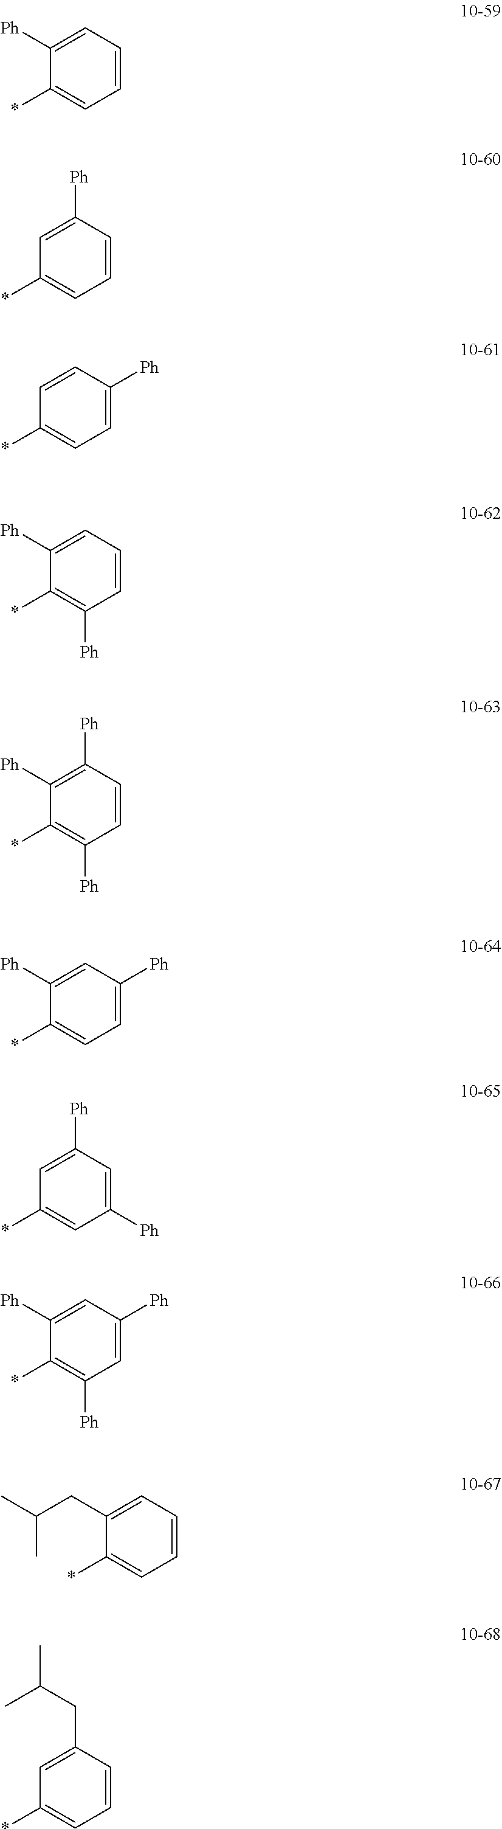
C1=C([Ph])C(*)=CC=C1.C1(*)=CC=CC([Ph])=C1.C1=CC(*)=CC=C1[Ph].C1=C([Ph])C(*)=C([Ph])C=C1.C1([Ph])=C([Ph])C(*)=C([Ph])C=C1.C1=C([Ph])C(*)=CC=C1[Ph].C1([Ph])=CC(*)=CC([Ph])=C1.C1=C([Ph])C=C([Ph])C(*)=C1[Ph].C1=C(CC(C)C)C(*)=CC=C1.C1=CC(CC(C)C)=CC(*)=C1
